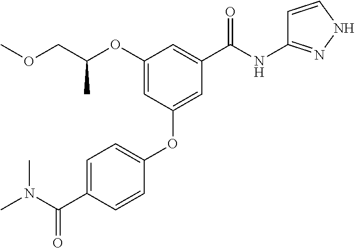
C1(OC(COC)C)=CC(OC2=CC=C(C(N(C)C)=O)C=C2)=CC(C(NC2=NNC=C2)=O)=C1
